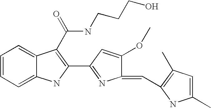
C1=CC=C2C(=C1)C(C(=O)NCCCO)=C(C1=NC(=CC3=C(C)C=C(C)N3)C(OC)=C1)N2
